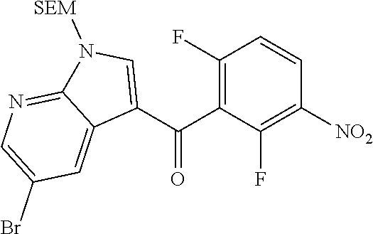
C1(F)=C(C(C2=CN([SEM])C3=NC=C(Br)C=C23)=O)C(F)=C([NO2])C=C1
